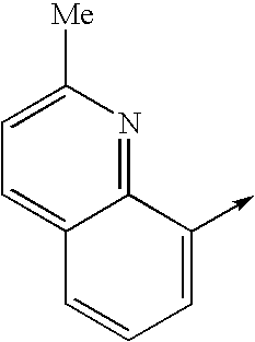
C12=NC([Me])=CC=C1C=CC=C2->C
